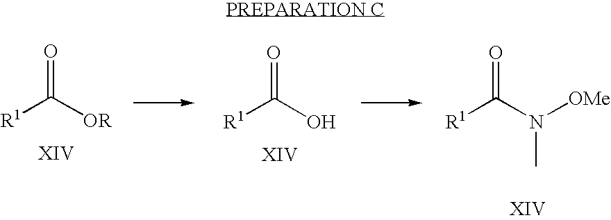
O=C([R1])[OR].O=C([R1])O.O=C([R1])N(C)[OMe]
